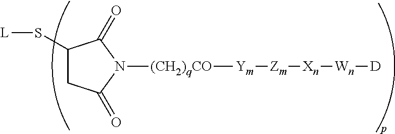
C1(S[L])CC(=O)N([(CH2)qCO][Ym][Zm][Xn][Wn][D])C1=O
